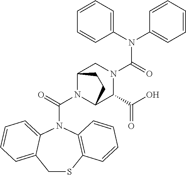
N1(C(N2C3C(C(O)=O)N(C(N(C4=CC=CC=C4)C4=CC=CC=C4)=O)CC2CC3)=O)C2=CC=CC=C2CSC2=C1C=CC=C2
